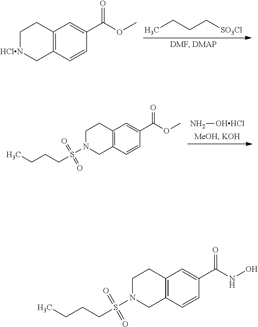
CCCC[SO3Cl].C12=C(C=CC(C(OC)=O)=C1)C[HClN]CC2.N[OHHCl].C12=C(C=CC(C(OC)=O)=C1)CN(S(=O)(=O)CCCC)CC2.C12=C(C=CC(C(NO)=O)=C1)CN(S(=O)(=O)CCCC)CC2
